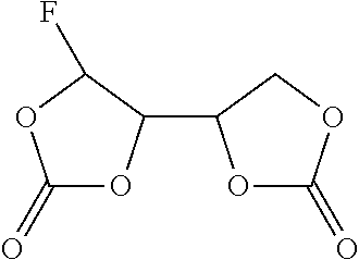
C1(=O)OC(C2OC(=O)OC2)C(F)O1
